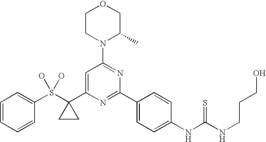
C1=CC=CC(S(C2(C3=CC(N4C(C)COCC4)=NC(C4=CC=C(NC(NCCCO)=S)C=C4)=N3)CC2)(O)O)=C1
